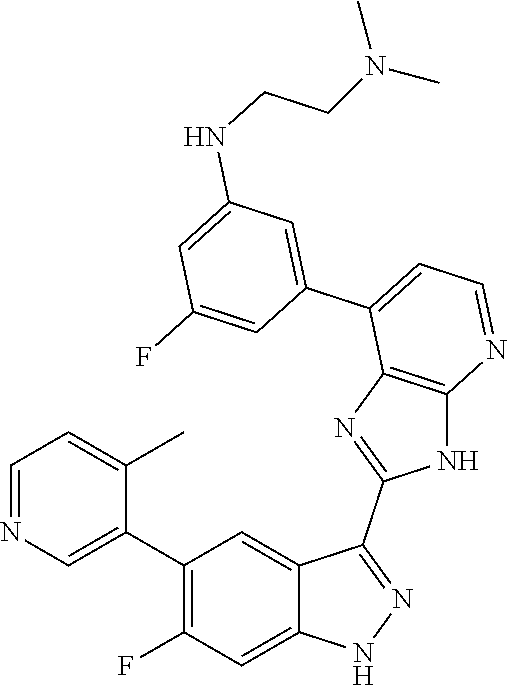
C1=NC=C(C2=C(F)C=C3C(=C2)C(C2=NC4=C(N2)N=CC=C4C2=CC(NCCN(C)C)=CC(F)=C2)=NN3)C(C)=C1
